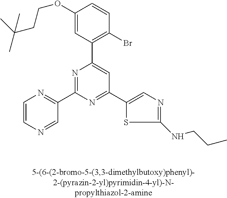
C1(OCCC(C)(C)C)=CC(C2=CC(C3=CN=C(NCCC)S3)=NC(C3=NC=CN=C3)=N2)=C(Br)C=C1
